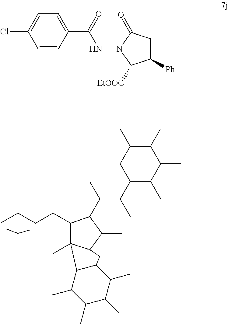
C1=CC(C(=O)NN2C([EtOOC])C([Ph])CC2=O)=CC=C1Cl.C1(C(CC(C)(C)C(C)(C)C)C)C(C(C(C2C(C)C(C)C(C)C(C)C2C)C)C)C(C)C2C1(C)C1C(C(C)C(C)C(C)C1C)C2
